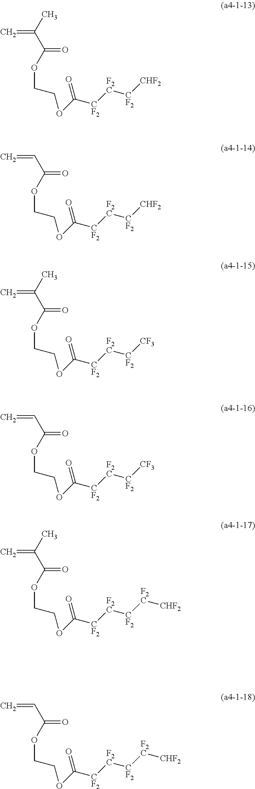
C=C(C(=O)OCCOC(=O)[CF2][F2C][CF2][CHF2])C.C=CC(=O)OCCOC(=O)[CF2][F2C][CF2][CHF2].C=C(C(=O)OCCOC(=O)[CF2][F2C][CF2][CF3])C.C=CC(=O)OCCOC(=O)[CF2][F2C][CF2][CF3].C=C(C(=O)OCCOC(=O)[CF2][F2C][CF2][F2C][CHF2])C.C=CC(=O)OCCOC(=O)[CF2][F2C][CF2][F2C][CHF2]
